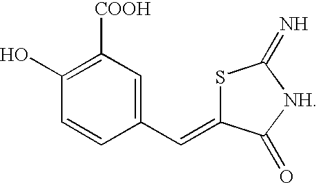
S1C(=CC2=CC([COOH])=C(O)C=C2)C(=O)[NH]C1=N
